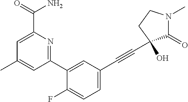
C1(C)=CC(C2=CC(C#CC3(O)C(=O)N(C)CC3)=CC=C2F)=NC(C(N)=O)=C1
